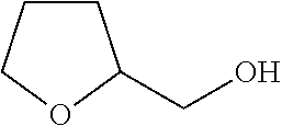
O1C(CO)CCC1
